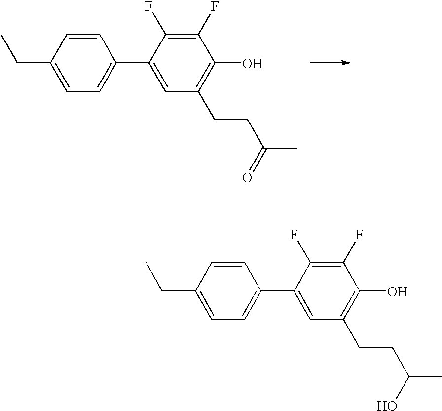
C1=C(CC)C=CC(C2=CC(CCC(C)=O)=C(O)C(F)=C2F)=C1.C1=C(CC)C=CC(C2=CC(CCC(C)O)=C(O)C(F)=C2F)=C1
